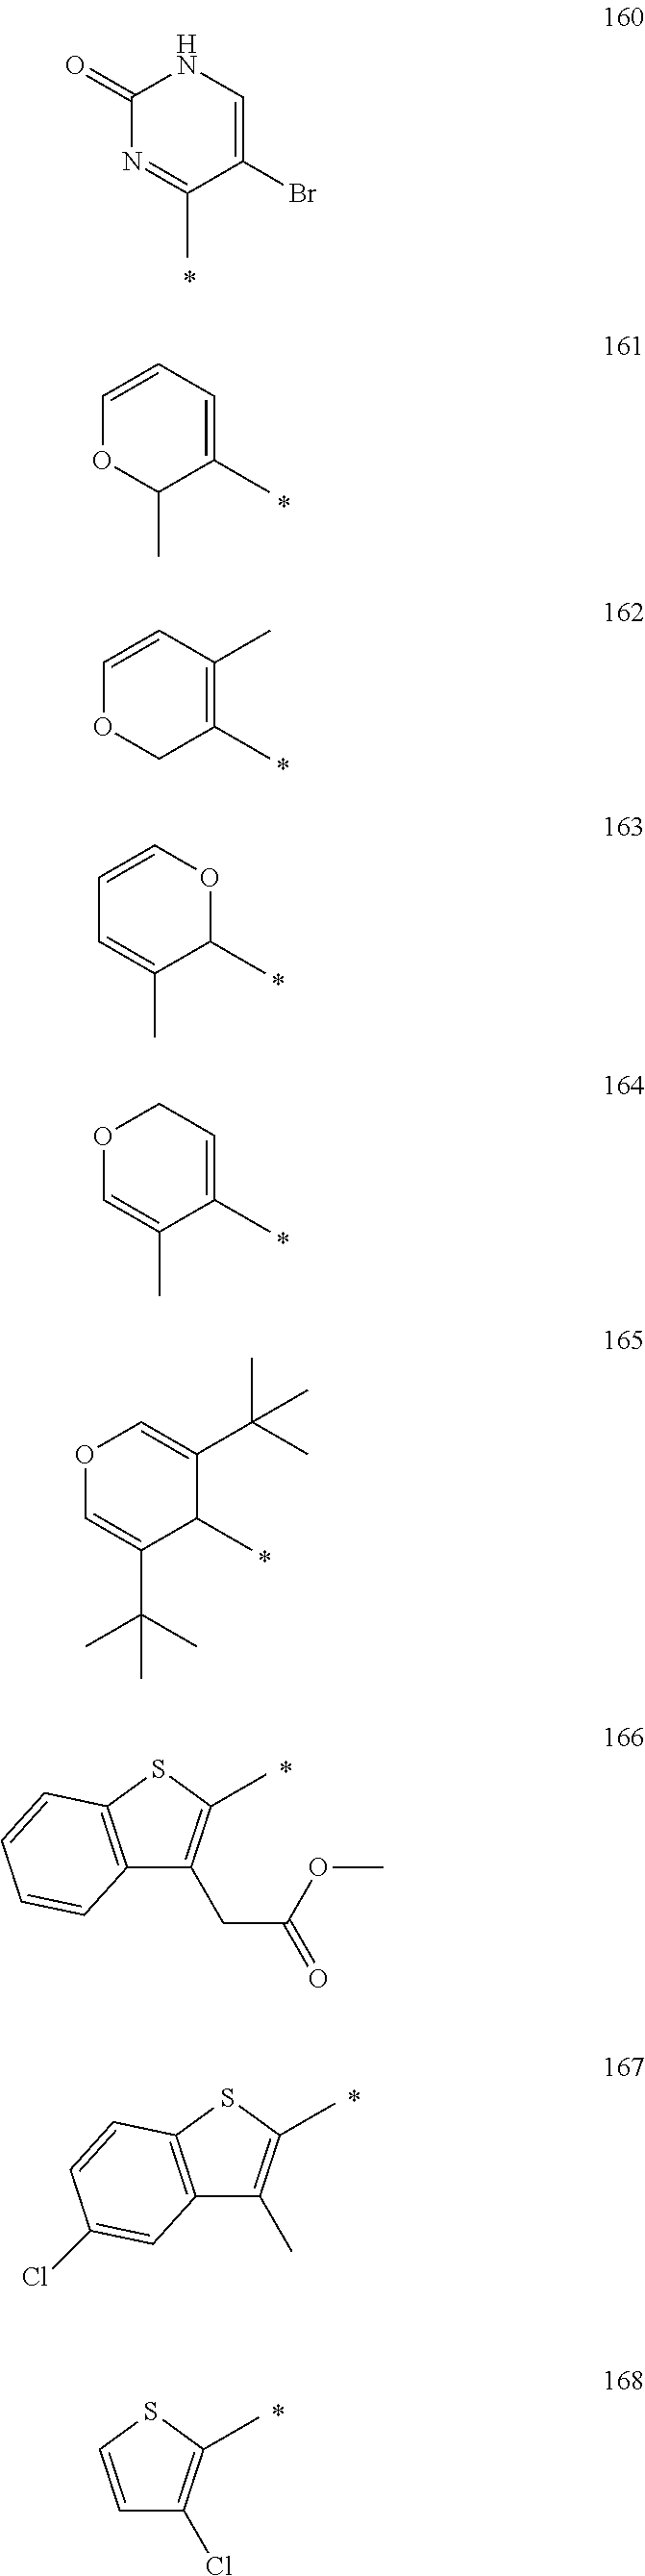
C1(C)=C(C)C=COC1.C1(C)OC=CC=C1C.C1(C)=CCOC=C1C.C1(C)C(C(C)(C)C)=COC=C1C(C)(C)C.C12=C(SC(C)=C1CC(=O)OC)C=CC=C2.C12=C(SC(C)=C1C)C=CC(Cl)=C2.C1=CSC(C)=C1Cl.C1(=O)N=C(C)C(Br)=CN1.C1=CC=C(C)C(C)O1
